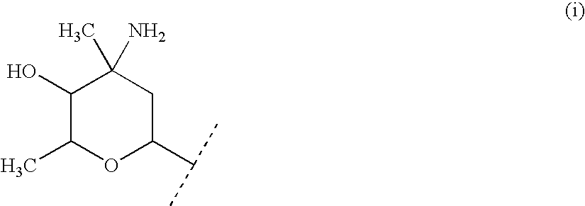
C1(C)OC(C(C)C)CC(N)(C)C1O
